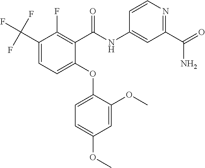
C1(C(F)(F)F)=CC=C(OC2=CC=C(OC)C=C2OC)C(C(NC2=CC(C(=O)N)=NC=C2)=O)=C1F
